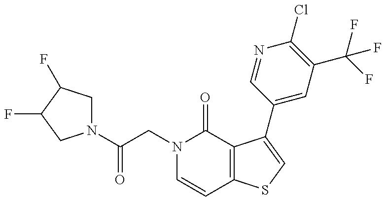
N1(C(CN2C=CC3=C(C2=O)C(C2=CC(C(F)(F)F)=C(Cl)N=C2)=CS3)=O)CC(F)C(F)C1
